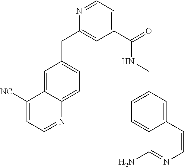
C1=C2C(=CC=C1CC1=CC(C(=O)NCC3=CC=C4C(=C3)C=CN=C4N)=CC=N1)N=CC=C2[NC]
